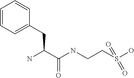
C1=CC=C(CC(C(NCCS(O)(=O)=O)=O)N)C=C1
